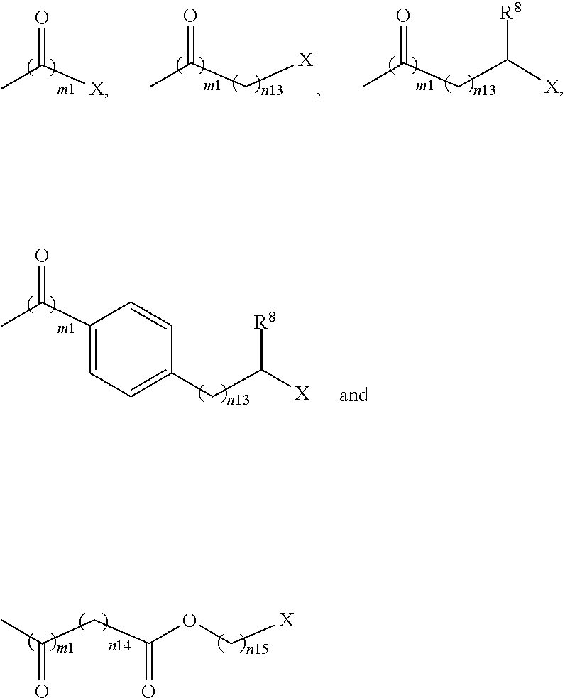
CC(C1=CC=C(CC([R8])[X])C=C1)=O.C(CC(=O)OC[X])(C)=O.CC([X])=O.CC(CC([R8])[X])=O.CC(C[X])=O
